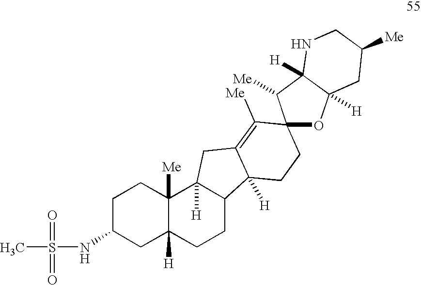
S(C)(NC1CC2([H])C([Me])(CC1)C1([H])C(CC2)C2([H])C(=C([Me])C3(CC2)OC2([H])C([H])(C3[Me])NCC([Me])C2)C1)(=O)=O
